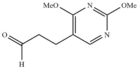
C1([MeO])=C(CCC([H])=O)C=NC([OMe])=N1
